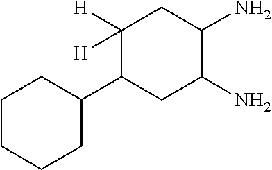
C1([H])([H])C(C2CCCCC2)CC(N)C(N)C1
